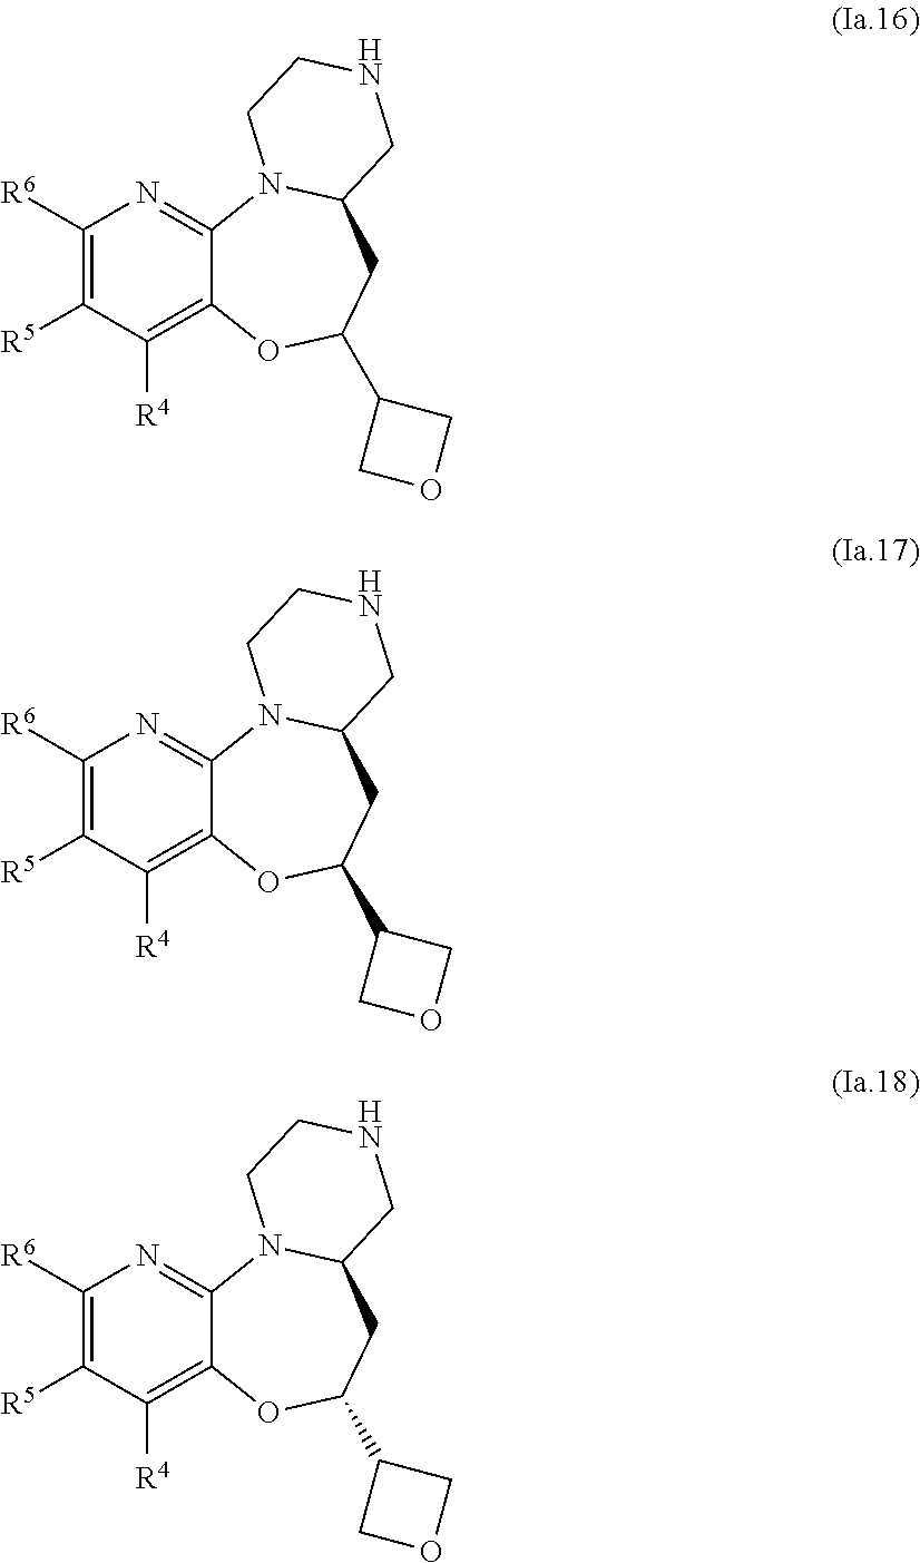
C1([R6])=C([R5])C([R4])=C2C(=N1)N1C(CC(C3COC3)O2)CNCC1.C1([R6])=C([R5])C([R4])=C2C(=N1)N1C(CC(C3COC3)O2)CNCC1.C1([R6])=C([R5])C([R4])=C2C(=N1)N1C(CC(C3COC3)O2)CNCC1
